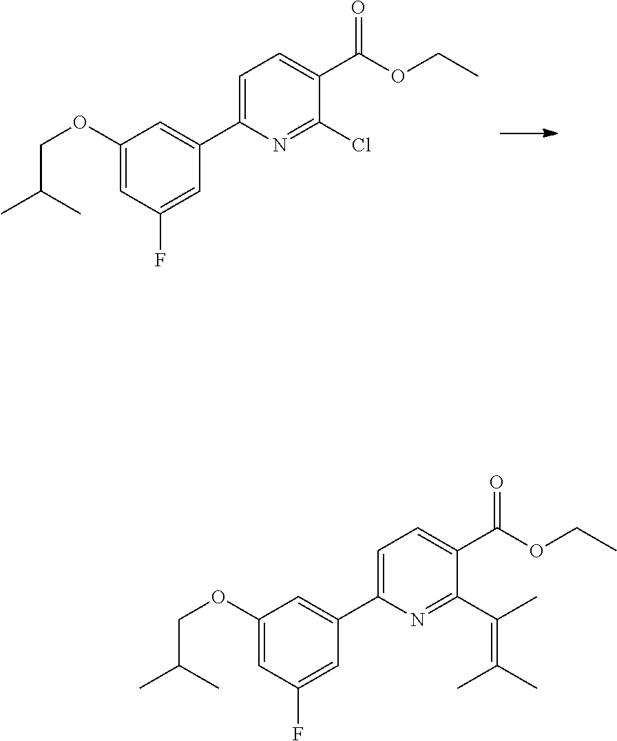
C1=C(C2=CC(OCC(C)C)=CC(F)=C2)N=C(Cl)C(C(OCC)=O)=C1.C1=C(C2=CC(OCC(C)C)=CC(F)=C2)N=C(C(C)=C(C)C)C(C(OCC)=O)=C1
